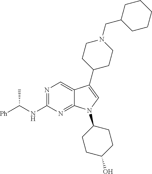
N1=C(NC([Ph])C)N=C2C(=C1)C(C1CCN(CC3CCCCC3)CC1)=CN2C1CCC(O)CC1
